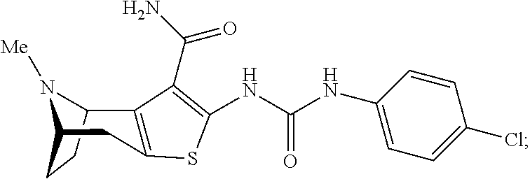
C12CCC(CC3=C1C(C(=O)N)=C(NC(NC1=CC=C(Cl)C=C1)=O)S3)N2[Me]
